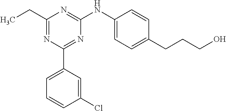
C1=C(C2=NC(NC3=CC=C(CCCO)C=C3)=NC(CC)=N2)C=C(Cl)C=C1
